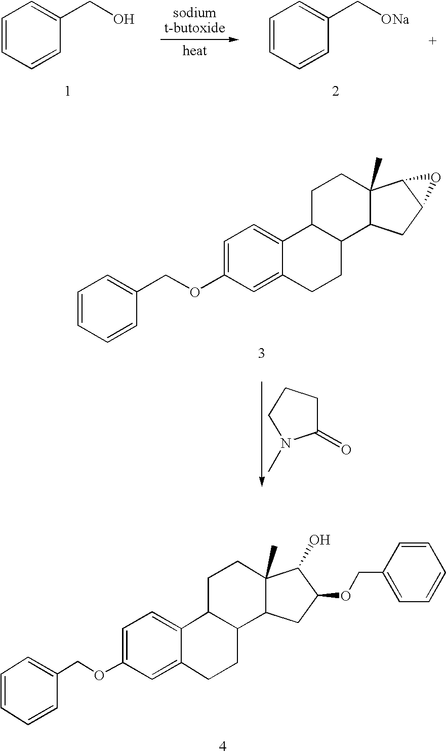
C1=CC=CC(CO)=C1.C1=CC=CC(C[ONa])=C1.C1=CC=CC(COC2=CC=C3C(=C2)CCC2C3CCC3(C)C2CC2C3O2)=C1.C1(=O)CCCN1C.C1=CC=CC(COC2=CC=C3C(=C2)CCC2C3CCC3(C)C2CC(OCC2=CC=CC=C2)C3O)=C1
